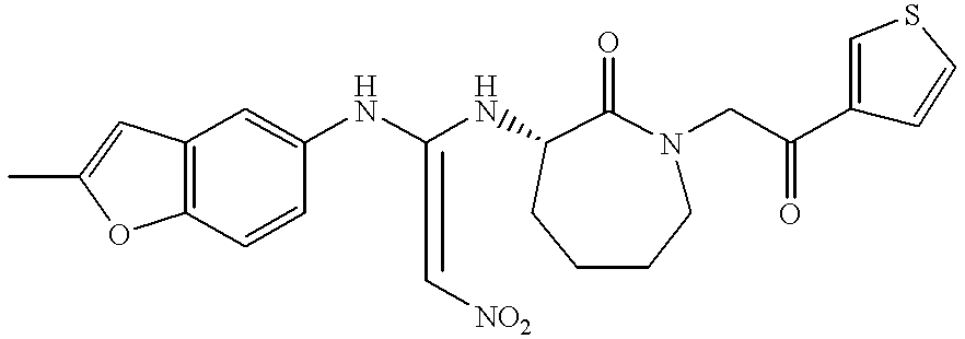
CC1=CC2=C(O1)C=CC(NC(=C[NO2])NC1C(=O)N(CC(C3=CSC=C3)=O)CCCC1)=C2
